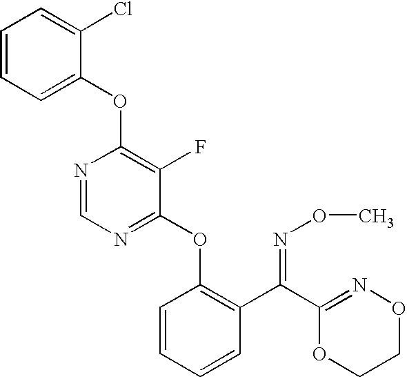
C1(OC2=CC=CC=C2Cl)=C(F)C(OC2=C(C(C3=NOCCO3)=NOC)C=CC=C2)=NC=N1
